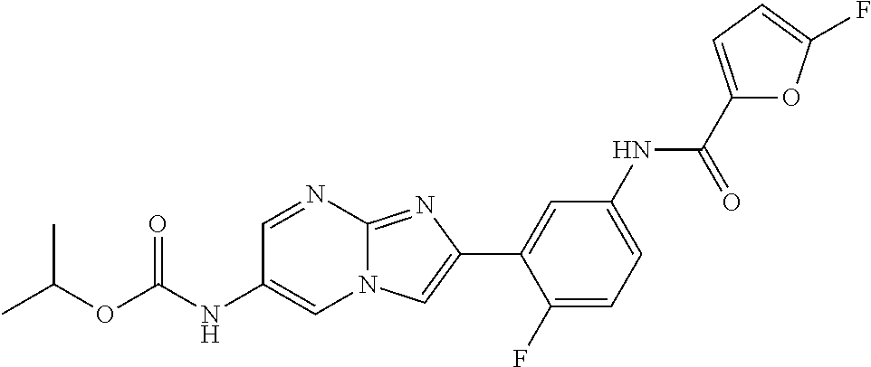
C1=NC2=NC(C3=CC(NC(C4=CC=C(F)O4)=O)=CC=C3F)=CN2C=C1NC(OC(C)C)=O
